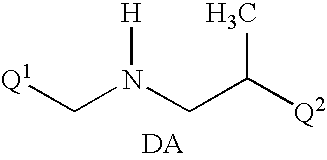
C(N(CC([Q2])C)[H])[Q1].[DA]
